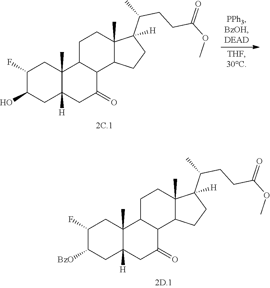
C1C2([H])C(C)(CC(F)C1O)C1CCC3(C)C(C(C)CCC(OC)=O)([H])CCC3C1C(=O)C2.C1C2([H])C(C)(CC(F)C1[BzO])C1CCC3(C)C(C(C)CCC(OC)=O)([H])CCC3C1C(=O)C2
